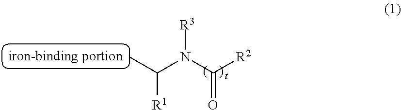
CC(N(C([R2])=O)[R3])[R1]
